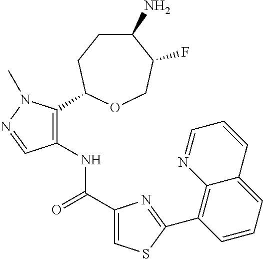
C1(N)CCC(C2=C(NC(C3=CSC(C4=C5C(=CC=C4)C=CC=N5)=N3)=O)C=NN2C)OCC1F
